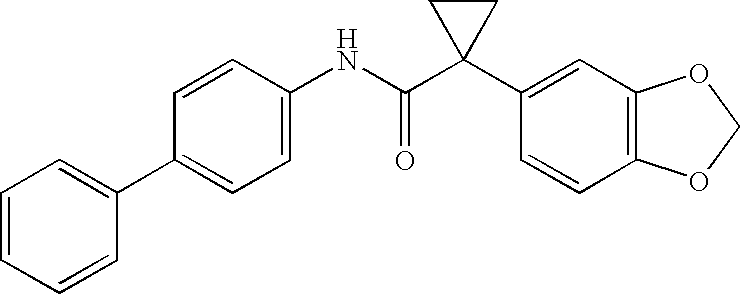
C1=C(NC(C2(C3=CC4=C(C=C3)OCO4)CC2)=O)C=CC(C2=CC=CC=C2)=C1
